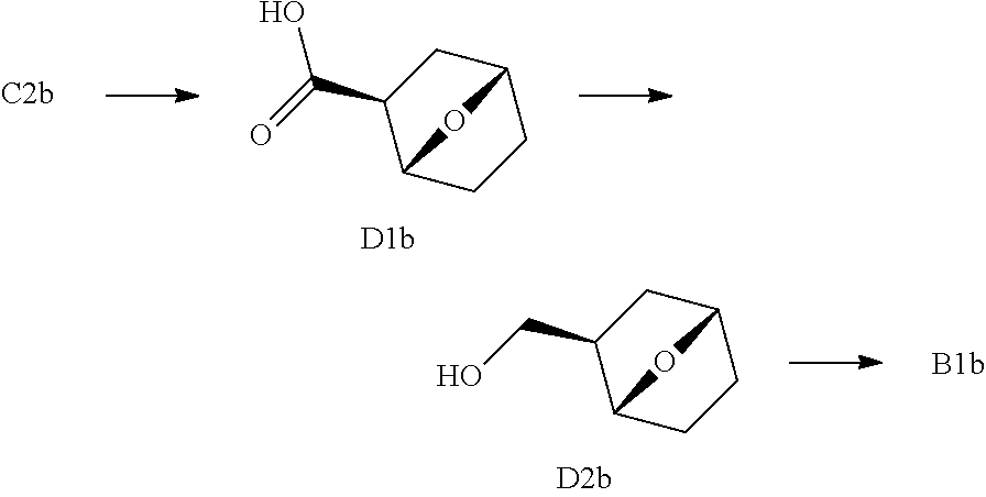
C12CC(C(=O)O)C(CC1)O2.[D1b].[C2b].C12CC(CO)C(CC1)O2
